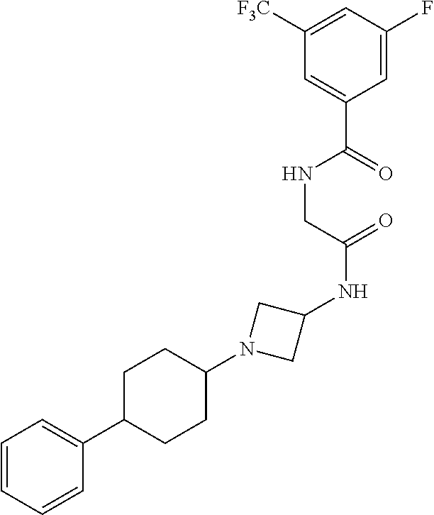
C1=C(C(=O)NCC(NC2CN(C3CCC(C4=CC=CC=C4)CC3)C2)=O)C=C(F)C=C1[F3C]
